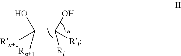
C(C(O)([Ri])[Ri])(O)([Rn+1])[Rn+1]
